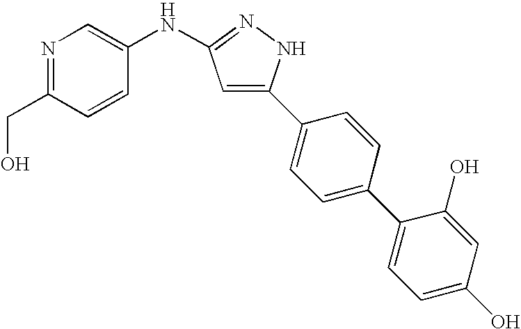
N1=C(CO)C=CC(NC2=NNC(C3=CC=C(C4=CC=C(O)C=C4O)C=C3)=C2)=C1
